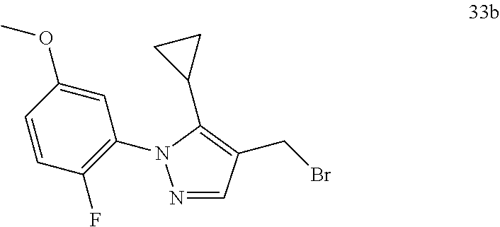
C1(F)=C(N2N=CC(CBr)=C2C2CC2)C=C(OC)C=C1
